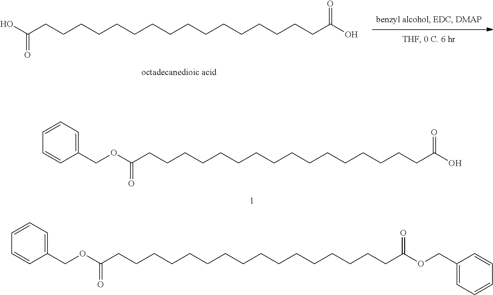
OC(CCCCCCCCCCCCCCCCC(O)=O)=O.O(C(CCCCCCCCCCCCCCCCC(O)=O)=O)CC1=CC=CC=C1.O(C(CCCCCCCCCCCCCCCCC(OCC1=CC=CC=C1)=O)=O)CC1=CC=CC=C1
